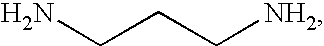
[NH2]CCCN
